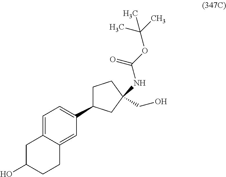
C1=C2C(=CC=C1C1CCC(NC(OC(C)(C)C)=O)(CO)C1)CC(O)CC2
